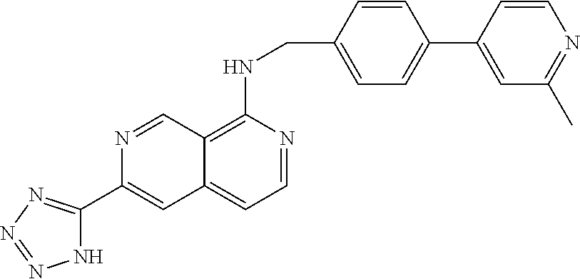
N1C(C2=CC3=CC=NC(NCC4=CC=C(C5=CC(C)=NC=C5)C=C4)=C3C=N2)=NN=N1
